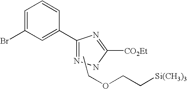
BrC1=CC=CC(C2=NNC([CO2Et])=N2)=C1.CCOCC[Si(CH3)3]
